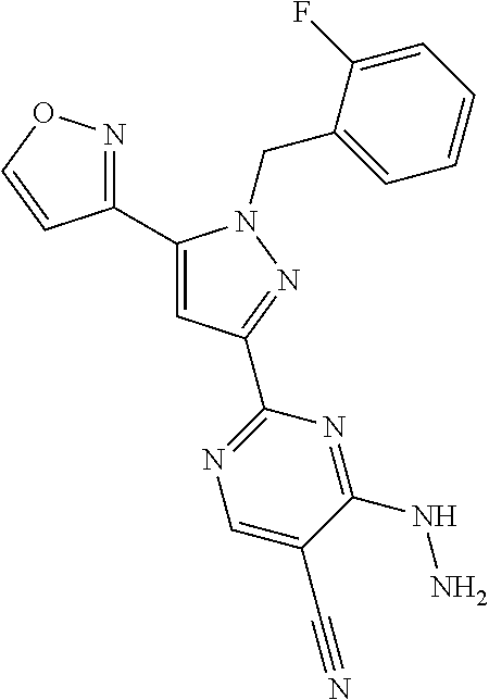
C1(C2=CC(C3=NC=C(C#N)C(NN)=N3)=NN2CC2=CC=CC=C2F)=NOC=C1
